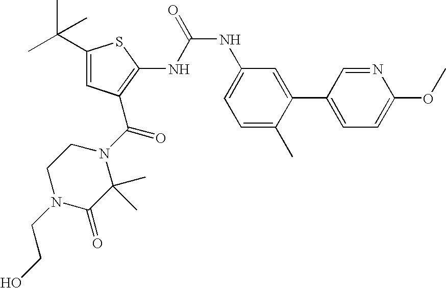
C1(C(C)(C)C)=CC(C(N2CCN(CCO)C(=O)C2(C)C)=O)=C(NC(NC2=CC=C(C)C(C3=CC=C(OC)N=C3)=C2)=O)S1
